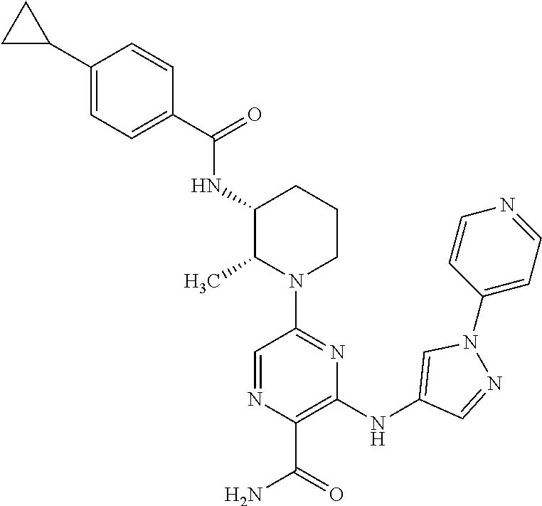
C1(C2CC2)=CC=C(C(=O)NC2C(C)N(C3=NC(NC4=CN(C5=CC=NC=C5)N=C4)=C(C(N)=O)N=C3)CCC2)C=C1
